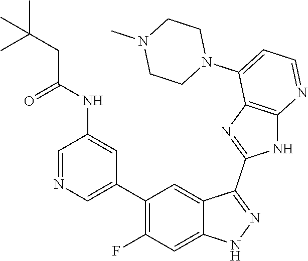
C1=NC=C(C2=C(F)C=C3C(=C2)C(C2=NC4=C(N2)N=CC=C4N2CCN(C)CC2)=NN3)C=C1NC(CC(C)(C)C)=O
